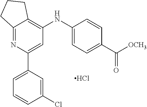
C1(Cl)=CC(C2=CC(NC3=CC=C(C([OCH3])=O)C=C3)=C3C(=N2)CCC3)=CC=C1.Cl
